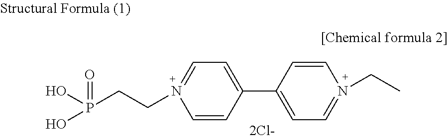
C1(C2=CC=N(CC)C=C2)=CC=N(CCP(O)(=O)O)C=C1
